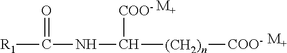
[R1]C(NC([(CH2)n][COO-])[COO-])=O.[M+].[M+]
